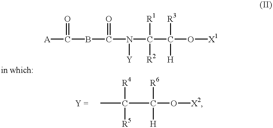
[A]C(=O)BC(=O)N([Y])C([R2])([R1])C(O[X1])([R3])[H].CC([R4])([R5])C([R6])([H])O[X2]
